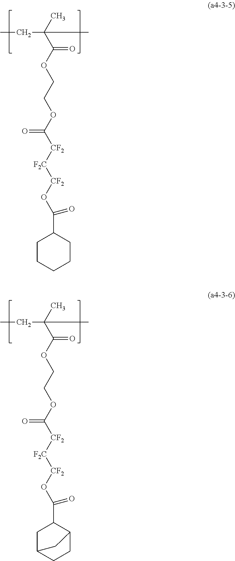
CCC(C)(C)C(OCCOC([CF2][F2C][CF2]OC(C1CCCCC1)=O)=O)=O.CCC(C)(C)C(OCCOC([CF2][F2C][CF2]OC(C1CC2CCC1C2)=O)=O)=O
